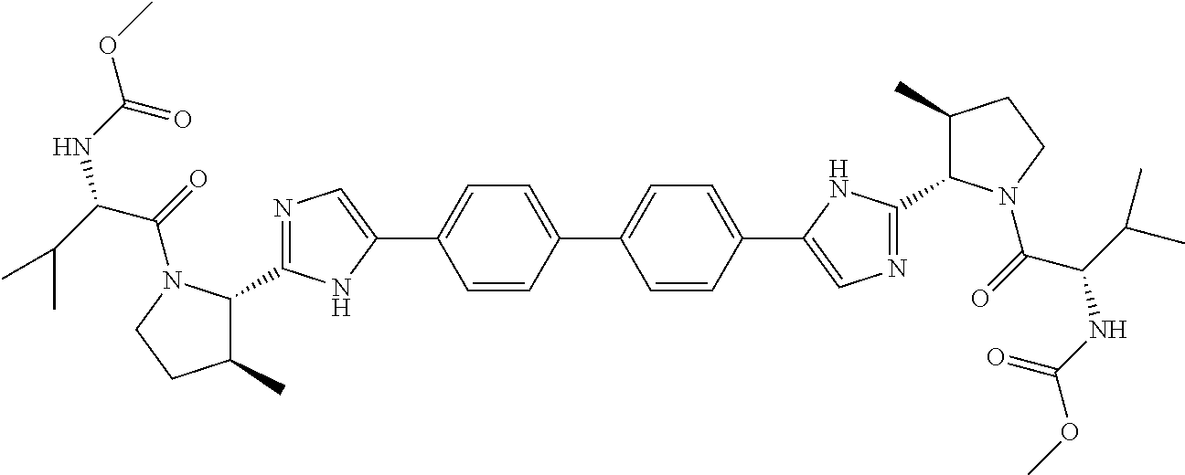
C1=CC(C2=CC=C(C3=CN=C(C4C(C)CCN4C(=O)C(C(C)C)NC(OC)=O)N3)C=C2)=CC=C1C1=CN=C(C2C(C)CCN2C(=O)C(C(C)C)NC(OC)=O)N1
